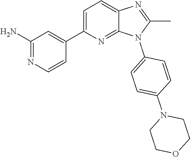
C1(C)=NC2=CC=C(C3=CC(N)=NC=C3)N=C2N1C1=CC=C(N2CCOCC2)C=C1
